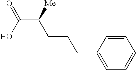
C1=CC(CCCC(C(=O)O)[Me])=CC=C1
